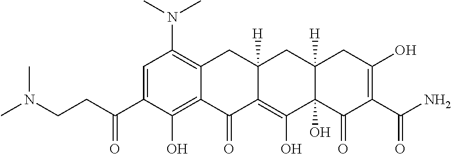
C(C(C1=CC(N(C)C)=C2C(=C1O)C(=O)C1=C(O)C3(O)C([H])(CC1([H])C2)CC(O)=C(C(N)=O)C3=O)=O)CN(C)C
